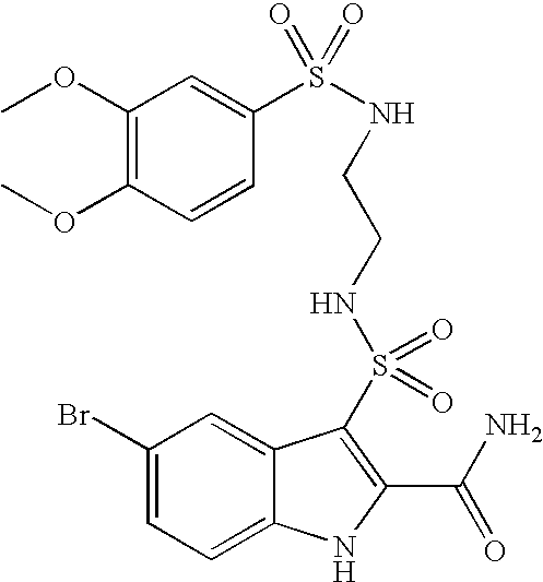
C1(Br)=CC=C2C(=C1)C(S(=O)(=O)NCCNS(C1=CC(OC)=C(OC)C=C1)(=O)=O)=C(C(N)=O)N2
